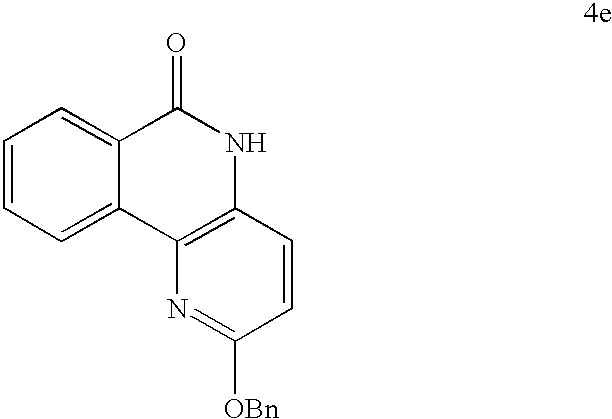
C12=C(N=C([OBn])C=C1)C1=CC=CC=C1C(=O)N2
